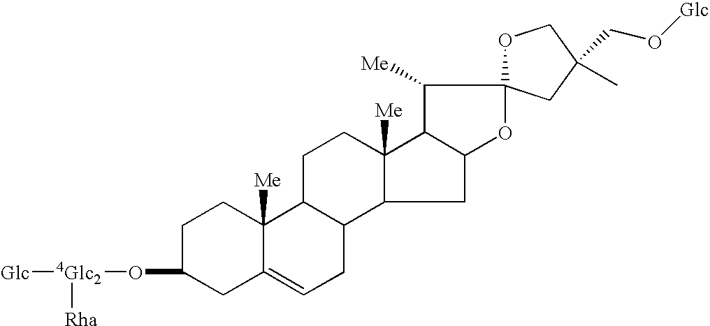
C1C(O[4Glc2]([Glc])[Rha])CC2=CCC3C(C2([Me])C1)CCC1([Me])C3CC2C1C([Me])C1(O2)OCC(CO[Glc])(C)C1
